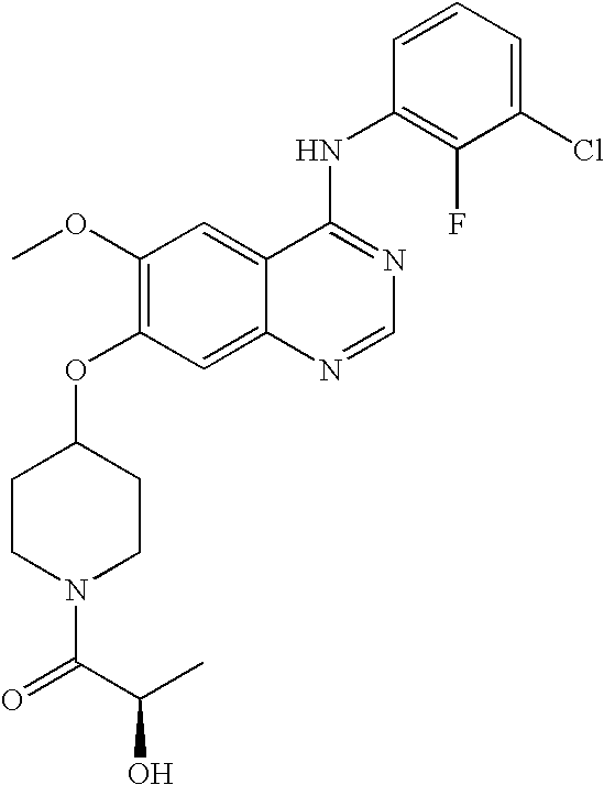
C1(OC2=C(OC)C=C3C(=C2)N=CN=C3NC2=C(F)C(Cl)=CC=C2)CCN(C(=O)C(C)O)CC1
